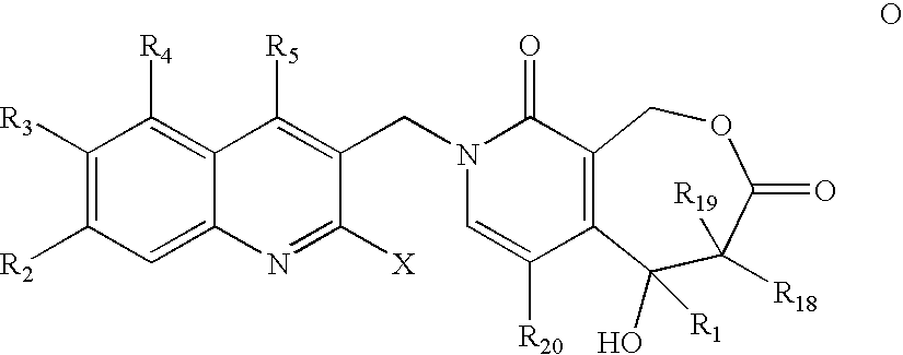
C1([R3])=C([R2])C=C2C(=C1[R4])C([R5])=C(CN1C=C([R20])C3=C(C1=O)COC(=O)C([R19])([R18])C3([R1])O)C([X])=N2
